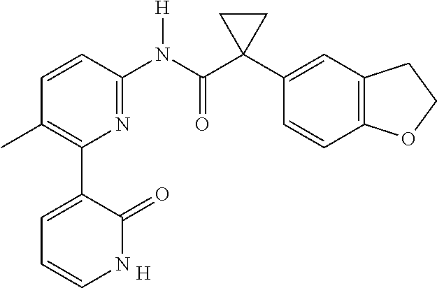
[H].C1=CC(N(C(C2(C3=CC4=C(C=C3)OCC4)CC2)=O)[H])=NC(C2=CC=CNC2=O)=C1C
